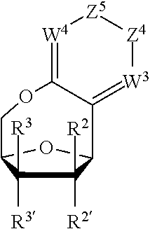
C1([R2])([R2])C([R3])([R3])C2OC1C1=[W3][Z4][Z5][W4]=C1OC2
